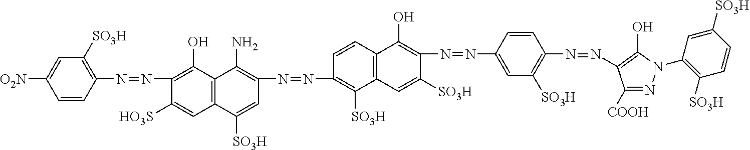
C1=CC(N=NC2=C(O)C3=C(C=C2[HO3S])C([SO3H])=CC(N=NC2=C([SO3H])C4=C(C=C2)C(O)=C(N=NC2=CC([SO3H])=C(N=NC5=C(O)N(C6=C([SO3H])C=CC([SO3H])=C6)N=C5[COOH])C=C2)C([SO3H])=C4)=C3N)=C([SO3H])C=C1[O2N]
